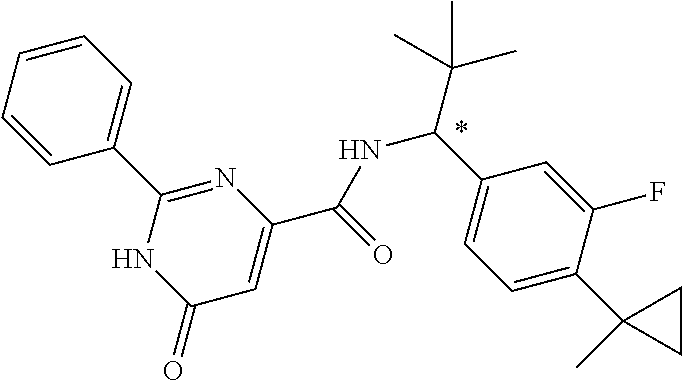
N1=C(C2=CC=CC=C2)NC(=O)C=C1C(=O)NC(C1=CC=C(C2(C)CC2)C(F)=C1)C(C)(C)C
